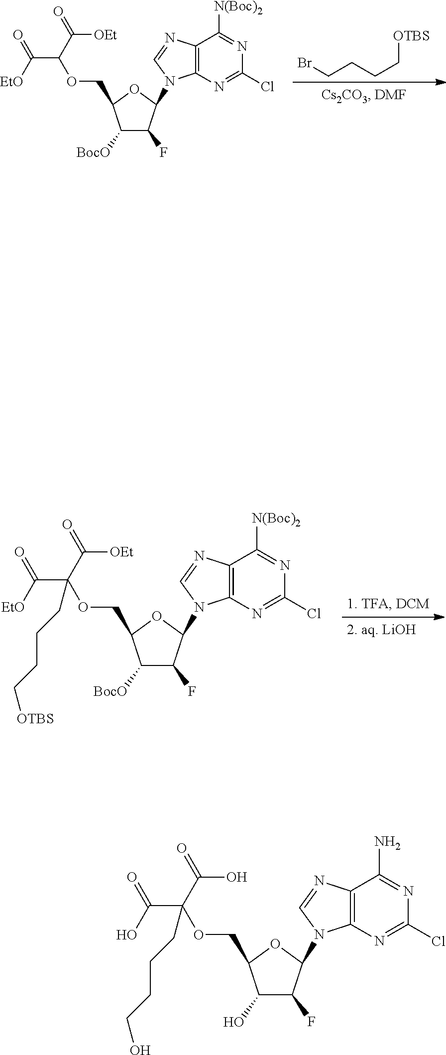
C1([BocO])C(F)C(N2C3=C(N=C2)C([N(Boc)2])=NC(Cl)=N3)OC1COC(C([EtO])=O)C(=O)[OEt].C(CCBr)C[OTBS].C1([BocO])C(F)C(N2C3=C(N=C2)C([N(Boc)2])=NC(Cl)=N3)OC1COC(C([EtO])=O)(C(=O)[OEt])CCCC[OTBS].C1(O)C(F)C(N2C3=C(N=C2)C(N)=NC(Cl)=N3)OC1COC(C(O)=O)(C(=O)O)CCCCO
